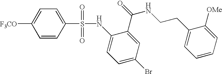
C1=C([F3CO])C=CC(S(NC2=CC=C(Br)C=C2C(=O)NCCC2=CC=CC=C2[OMe])(=O)=O)=C1
